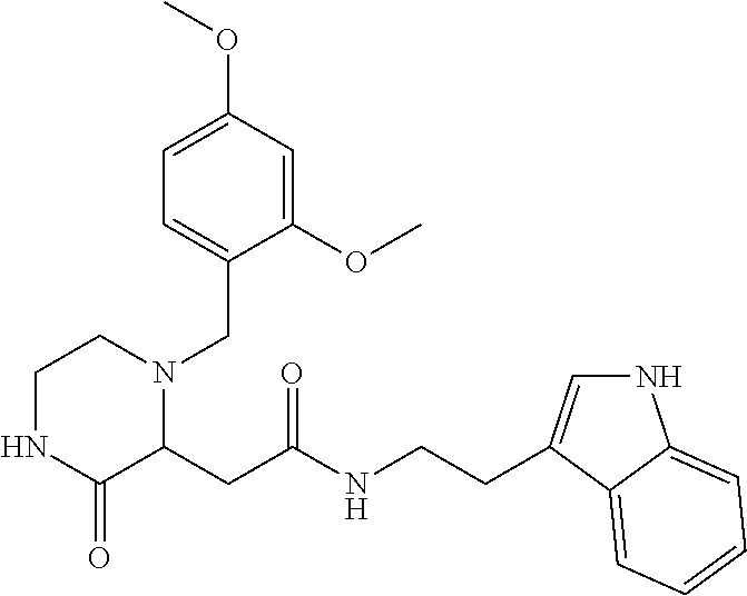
C1NC(=O)C(CC(NCCC2=CNC3=CC=CC=C23)=O)N(CC2=CC=C(OC)C=C2OC)C1
